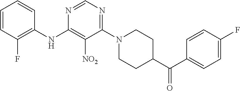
N1=CN=C(N2CCC(C(C3=CC=C(F)C=C3)=O)CC2)C([NO2])=C1NC1=C(F)C=CC=C1
